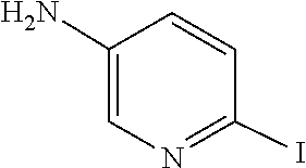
C1(I)=NC=C(N)C=C1
